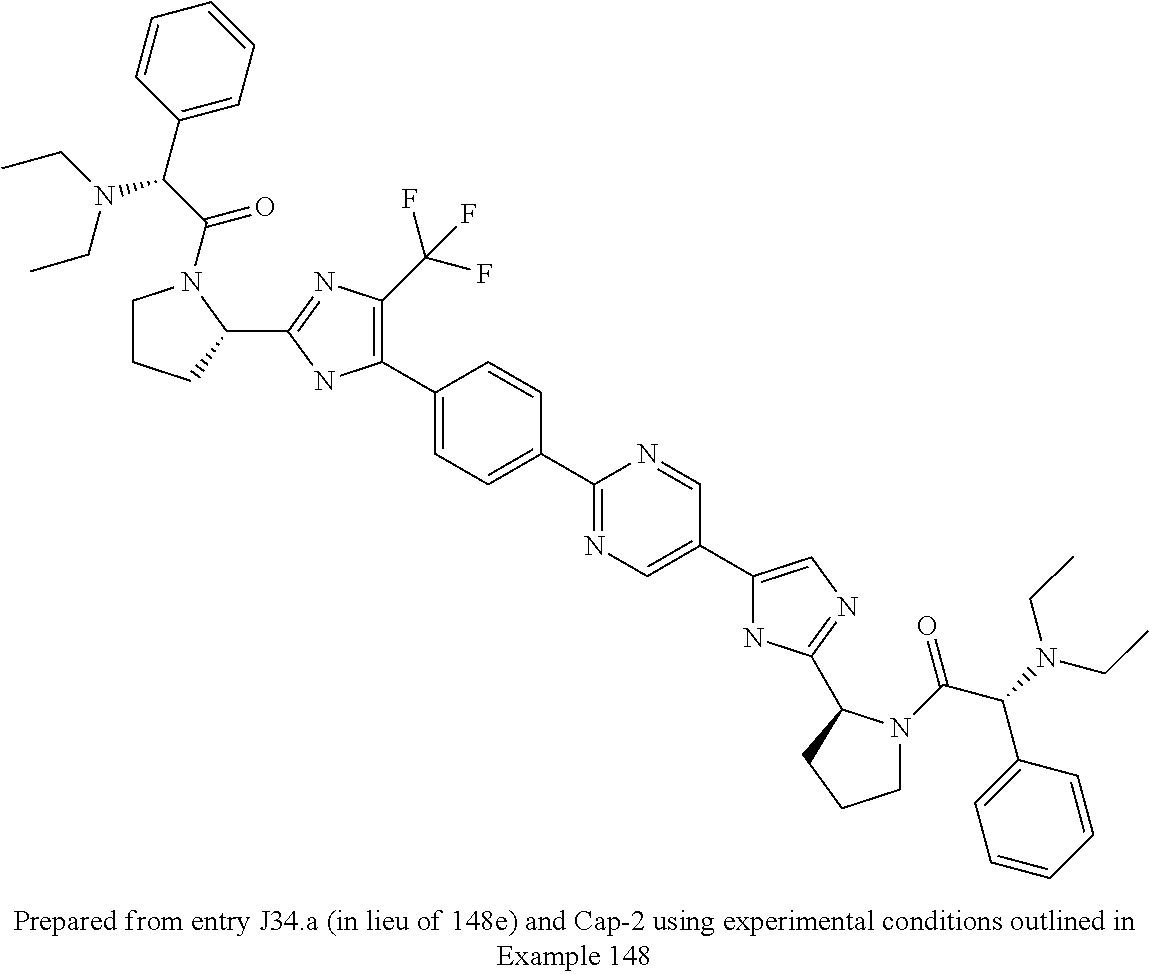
C1(C2=CC=C(C3=NC=C(C4=CN=C(C5N(C(=O)C(C6=CC=CC=C6)N(CC)CC)CCC5)N4)C=N3)C=C2)=C(C(F)(F)F)N=C(C2N(C(C(N(CC)CC)C3=CC=CC=C3)=O)CCC2)N1
